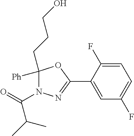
C1([Ph])(CCCO)N(C(=O)C(C)C)N=C(C2=CC(F)=CC=C2F)O1
